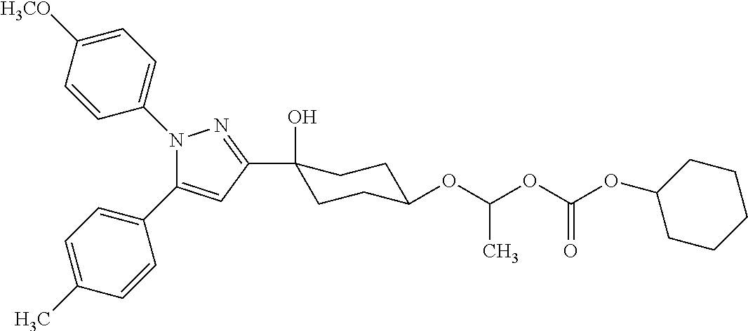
N1(C2=CC=C([H3CO])C=C2)C(C2=CC=C(C)C=C2)=CC(C2(O)CCC(OC(OC(OC3CCCCC3)=O)C)CC2)=N1
